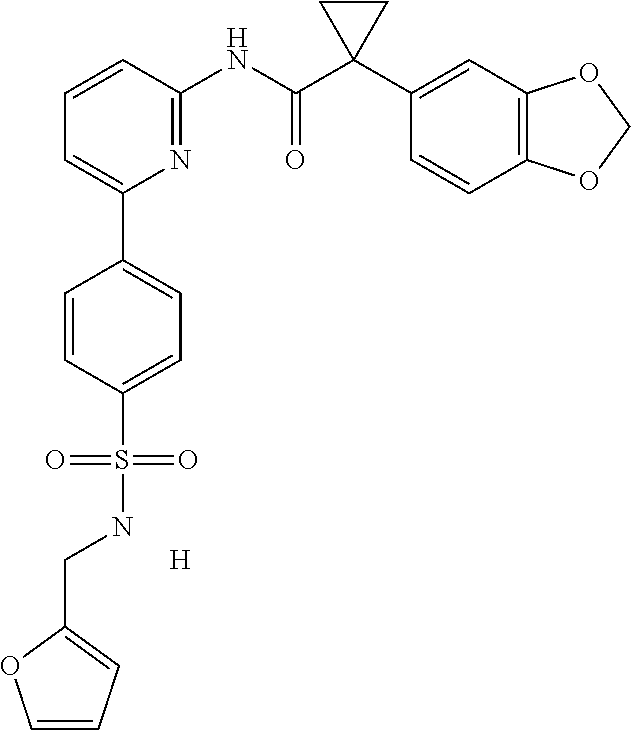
C1=C(C2=CC=C(S(NCC3=CC=CO3)(=O)=O)C=C2)N=C(NC(C2(C3=CC4=C(C=C3)OCO4)CC2)=O)C=C1.[H]
